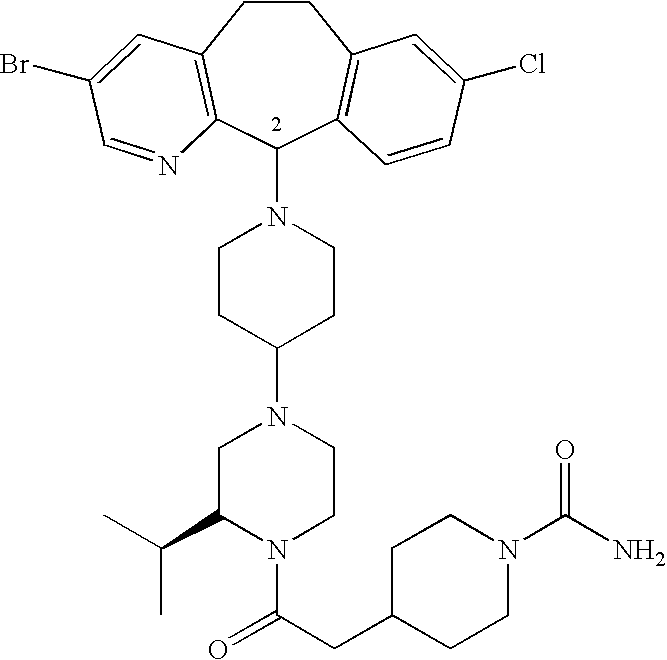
C1CC2=C(C(N3CCC(N4CC(C(C)C)N(C(CC5CCN(C(N)=O)CC5)=O)CC4)CC3)C3=C1C=C(Cl)C=C3)N=CC(Br)=C2
